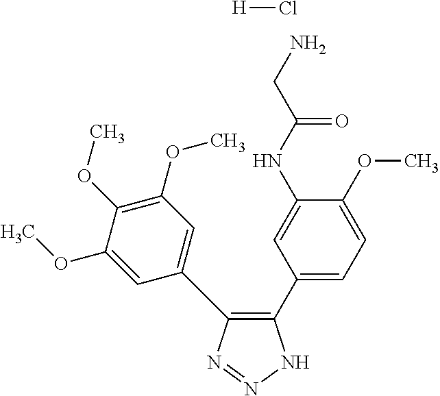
C1(C2=CC=C(OC)C(NC(CN)=O)=C2)=C(C2=CC(OC)=C(OC)C(OC)=C2)N=NN1.[H]Cl
